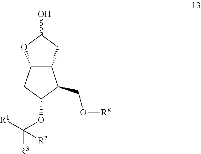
C12C(CC(O)O1)C(CO[R8])C(OC([R1])([R3])[R2])C2
